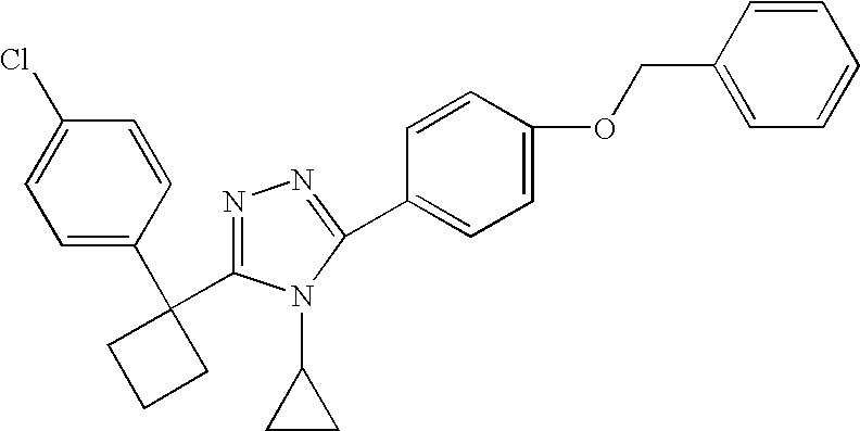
C1=C(C2(C3=NN=C(C4=CC=C(OCC5=CC=CC=C5)C=C4)N3C3CC3)CCC2)C=CC(Cl)=C1
